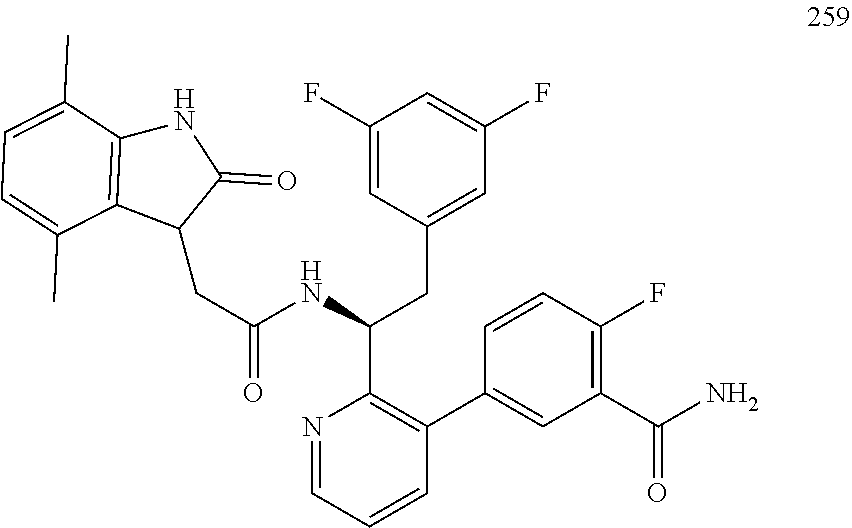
N1=CC=CC(C2=CC(C(N)=O)=C(F)C=C2)=C1C(NC(CC1C(=O)NC2=C1C(C)=CC=C2C)=O)CC1=CC(F)=CC(F)=C1
